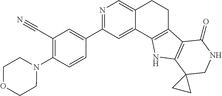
C1(C#N)=C(N2CCOCC2)C=CC(C2=NC=C3C(=C2)C2=C(CC3)C3=C(N2)C2(CNC3=O)CC2)=C1
